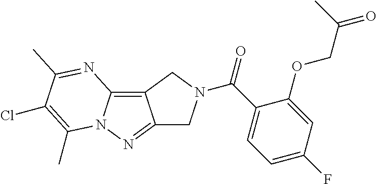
C12=C3N(N=C1CN(C(C1=CC=C(F)C=C1OCC(=O)C)=O)C2)C(C)=C(Cl)C(C)=N3
